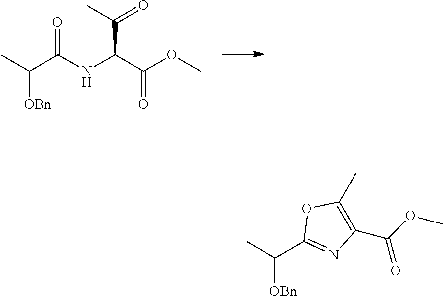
CC(C(NC(C(OC)=O)C(C)=O)=O)[OBn].CC(C1=NC(C(OC)=O)=C(C)O1)[OBn]
